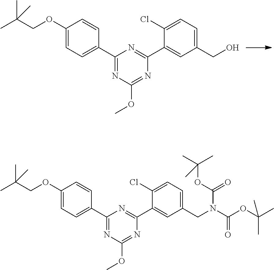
C1(OCC(C)(C)C)=CC=C(C2=NC(OC)=NC(C3=CC(CO)=CC=C3Cl)=N2)C=C1.C1(OCC(C)(C)C)=CC=C(C2=NC(OC)=NC(C3=CC(CN(C(OC(C)(C)C)=O)C(OC(C)(C)C)=O)=CC=C3Cl)=N2)C=C1
